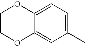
C12=CC=C(C)C=C1OCCO2
